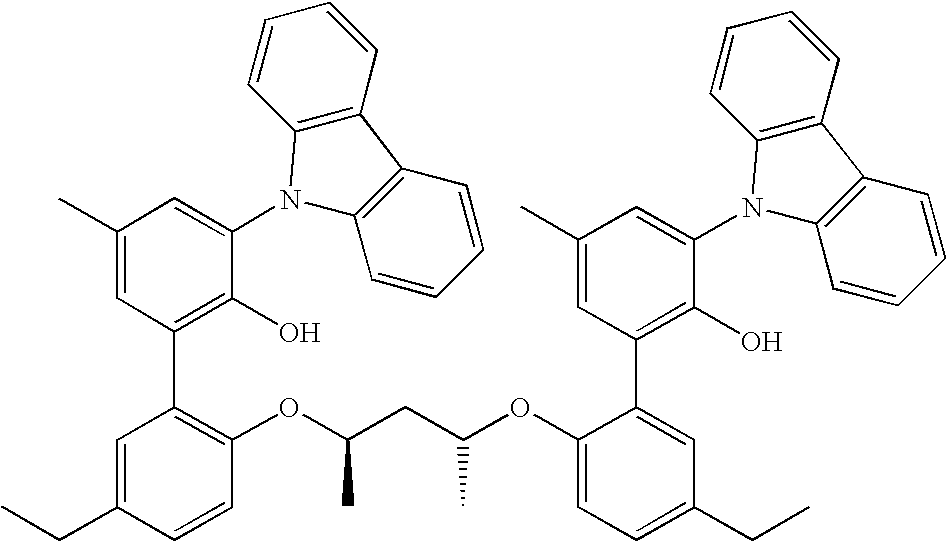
C1(C)=CC(C2=C(OC(CC(OC3=CC=C(CC)C=C3C3=C(O)C(N4C5=C(C6=C4C=CC=C6)C=CC=C5)=CC(C)=C3)C)C)C=CC(CC)=C2)=C(O)C(N2C3=C(C4=C2C=CC=C4)C=CC=C3)=C1
